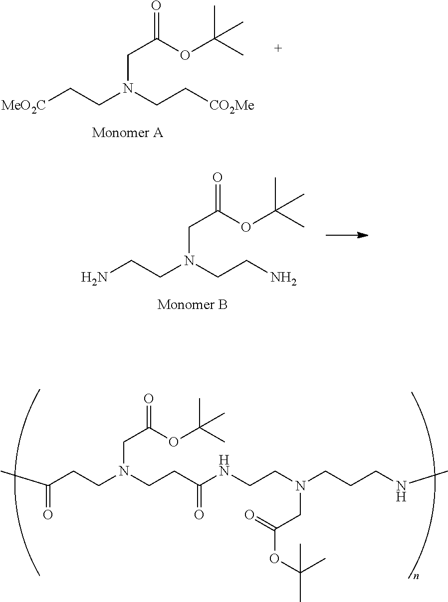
[MeO2C]CCN(CC[CO2Me])CC(OC(C)(C)C)=O.NCCN(CCN)CC(OC(C)(C)C)=O.CC(CCN(CCC(NCCN(CCCNC)CC(=O)OC(C)(C)C)=O)CC(=O)OC(C)(C)C)=O
